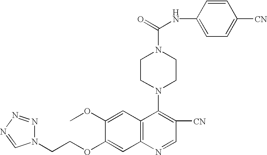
C(COC1=CC2=C(C=C1OC)C(N1CCN(C(=O)NC3=CC=C([CN])C=C3)CC1)=C([CN])C=N2)N1N=NN=C1
